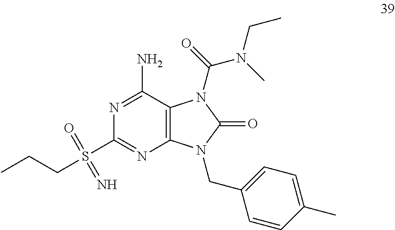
N1=C(N)C2=C(N=C1S(CCC)(=O)=N)N(CC1=CC=C(C)C=C1)C(=O)N2C(=O)N(C)CC
